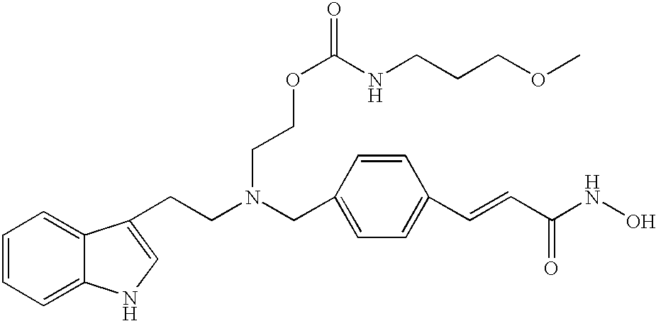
C1(CN(CCC2=CNC3=CC=CC=C32)CCOC(=O)NCCCOC)=CC=C(C=CC(NO)=O)C=C1
